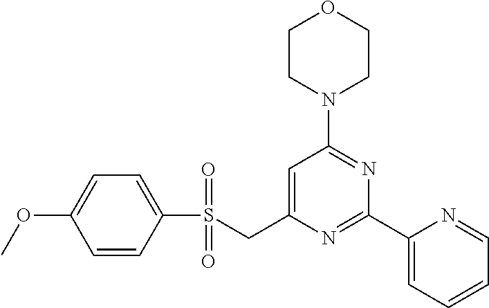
C1CN(C2=NC(C3=CC=CC=N3)=NC(CS(C3=CC=C(OC)C=C3)(=O)=O)=C2)CCO1
